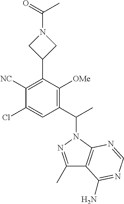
C1(Cl)=CC(C(C)N2N=C(C)C3=C2N=CN=C3N)=C([OMe])C(C2CN(C(C)=O)C2)=C1[NC]
